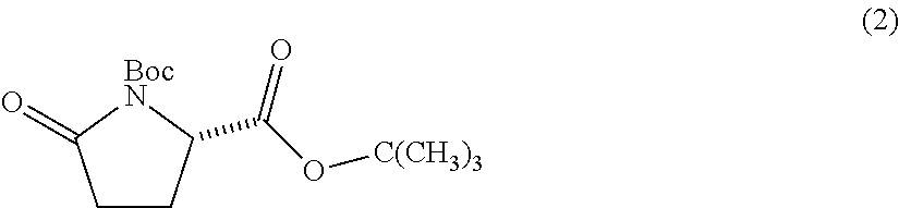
C1CC(C(O[C(CH3)3])=O)[BocN]C1=O
